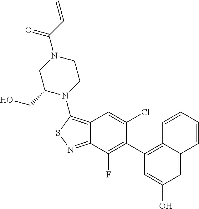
C12=C(N3CCN(C(C=C)=O)CC3CO)SN=C1C(F)=C(C1=C3C(=CC(O)=C1)C=CC=C3)C(Cl)=C2
